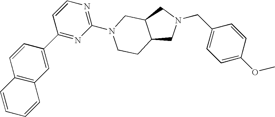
C12=C(C=C(C3=NC(N4CC5C(CN(CC6=CC=C(OC)C=C6)C5)CC4)=NC=C3)C=C1)C=CC=C2
